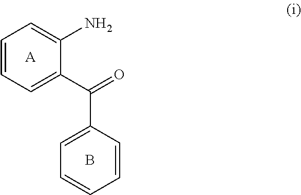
C1=CC=C(C(=O)C2=CC=CC=C2)C(N)=C1.[A].B
